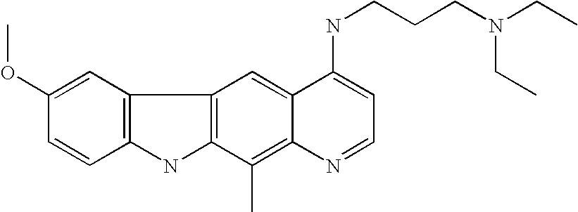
C12=C(C(C)=C3C(=C1)C(NCCCN(CC)CC)=CC=N3)NC1=C2C=C(OC)C=C1
